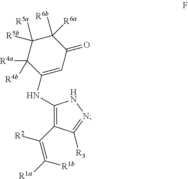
C1(NC2=CC(=O)C([R6b])([R6a])C([R5a])([R5b])C2([R4a])[R4b])=C(C([R2])=C([R1a])[R1b])C([R3])=NN1
